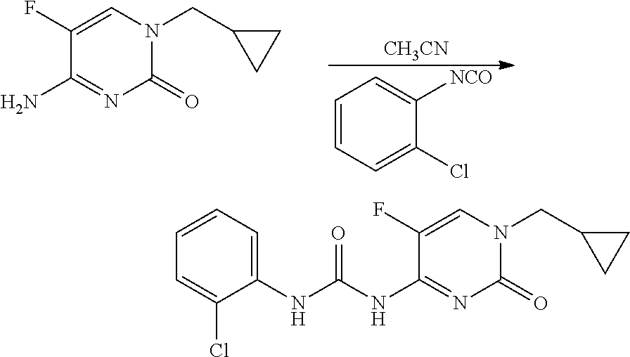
C1(F)=CN(CC2CC2)C(=O)N=C1N.[CH3CN].C1=CC=C(Cl)C([NCO])=C1.C1(F)=CN(CC2CC2)C(=O)N=C1NC(NC1=CC=CC=C1Cl)=O
